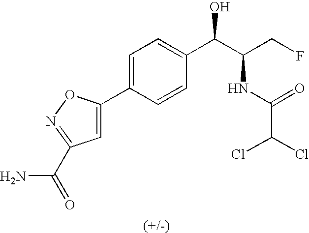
C1=C(C2=CC(C(=O)N)=NO2)C=CC(C(C(CF)NC(=O)C(Cl)Cl)O)=C1
